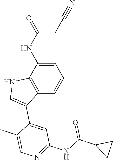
C1(C2=CC(NC(C3CC3)=O)=NC=C2C)=CNC2=C1C=CC=C2NC(=O)CC#N
